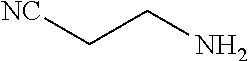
[NC]CCN
